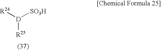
[R24][D]([SO3H])[R25]
